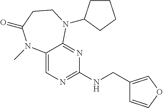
C12=CN=C(NCC3=COC=C3)N=C1N(C1CCCC1)CCC(=O)N2C
